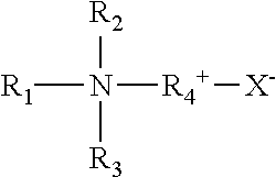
[R2]N([R3])([R4+][X-])[R1]
